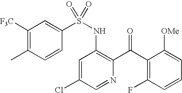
C1([F3C])=C(C)C=CC(S(NC2=C(C(C3=C(F)C=CC=C3[OMe])=O)N=CC(Cl)=C2)(=O)=O)=C1
